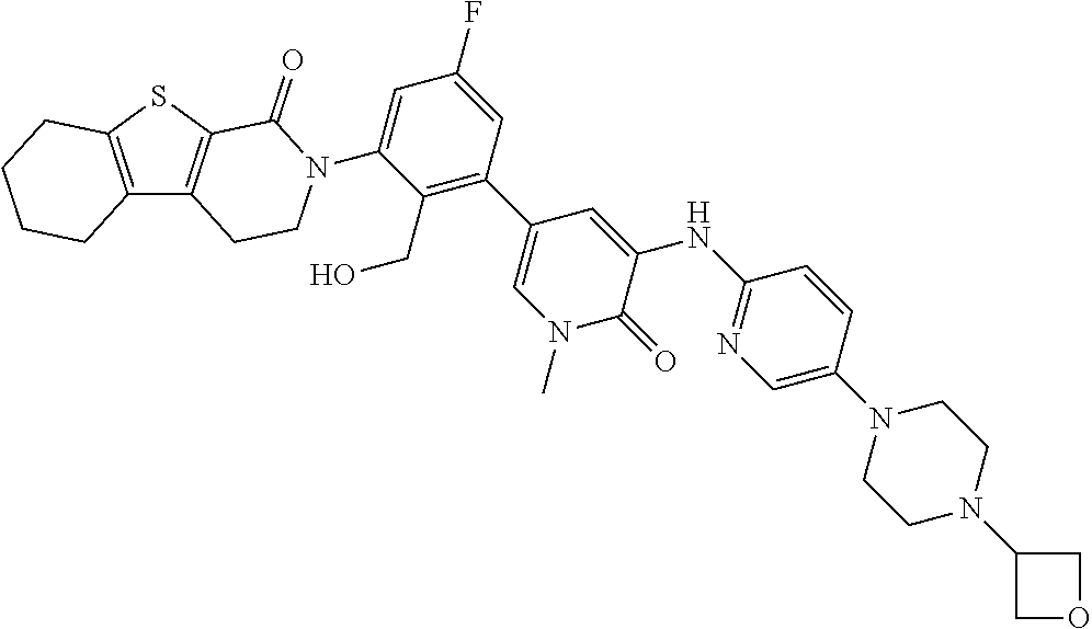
C12=C(C3=C(S1)C(=O)N(C1=CC(F)=CC(C4=CN(C)C(=O)C(NC5=NC=C(N6CCN(C7COC7)CC6)C=C5)=C4)=C1CO)CC3)CCCC2
